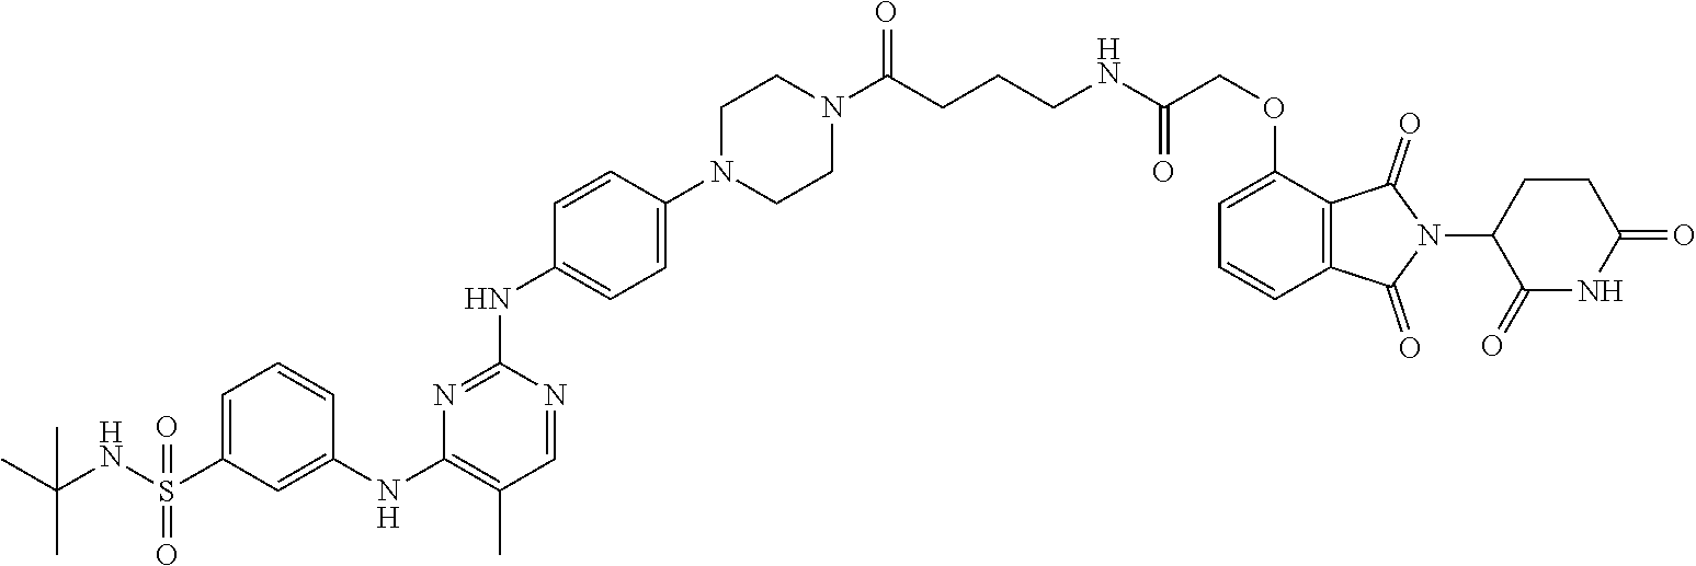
N1(C(CCCNC(COC2=CC=CC3=C2C(=O)N(C2C(=O)NC(=O)CC2)C3=O)=O)=O)CCN(C2=CC=C(NC3=NC(NC4=CC(S(NC(C)(C)C)(=O)=O)=CC=C4)=C(C)C=N3)C=C2)CC1
